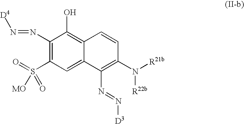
C1(N=N[D4])=C(S(=O)([MO])=O)C=C2C(=C1O)C=CC(N([R21b])[R22b])=C2N=N[D3]
